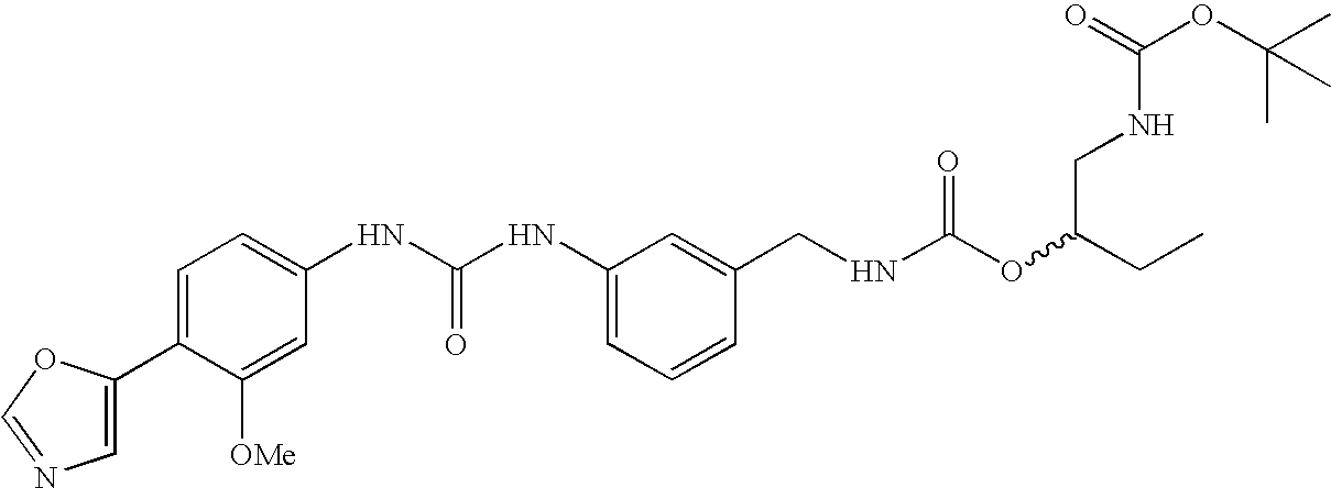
C1(C2=CC=C(NC(NC3=CC=CC(CNC(OC(CC)CNC(OC(C)(C)C)=O)=O)=C3)=O)C=C2[OMe])=CN=CO1
